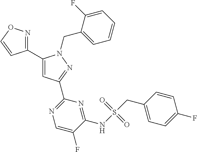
C1(C2=NOC=C2)=CC(C2=NC=C(F)C(NS(CC3=CC=C(F)C=C3)(=O)=O)=N2)=NN1CC1=CC=CC=C1F
